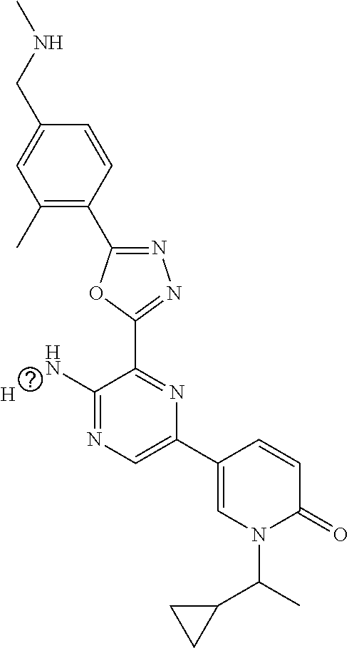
C1(C)=C(C2=NN=C(C3=NC(C4=CN(C(C5CC5)C)C(=O)C=C4)=CN=C3N)O2)C=CC(CNC)=C1.[H]
